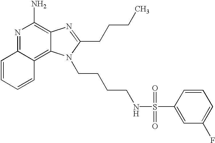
N1=C2C(=C3C(=C1N)N=C(CCCC)N3CCCCNS(C1=CC(F)=CC=C1)(=O)=O)C=CC=C2
